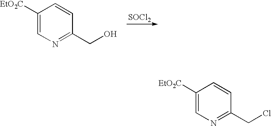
C1([EtO2C])=CN=C(CCl)C=C1.C1([EtO2C])=CN=C(CO)C=C1.[SOCl2]
